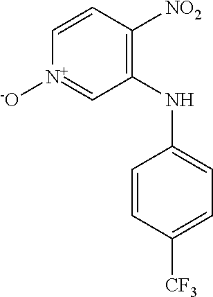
C1(NC2=CC=C([CF3])C=C2)=C([NO2])C=C[N+]([-O])=C1
